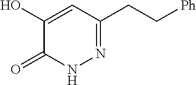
N1=C(CC[Ph])C=C(O)C(=O)N1
